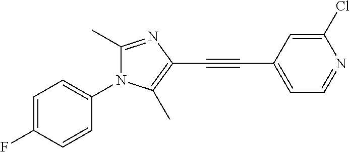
C1=C(F)C=CC(N2C(C)=NC(C#CC3=CC=NC(Cl)=C3)=C2C)=C1
